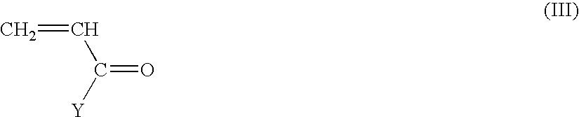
C=CC([Y])=O
